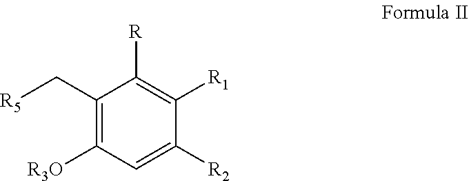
C1(C[R5])=C([R3O])C=C([R2])C([R1])=C1[R]
